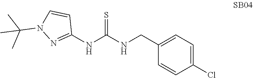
C1(Cl)=CC=C(CNC(NC2=NN(C(C)(C)C)C=C2)=S)C=C1
